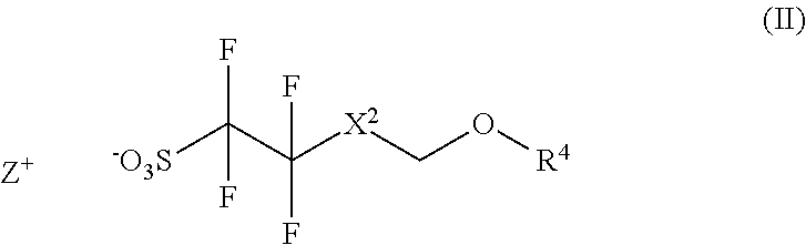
[-O3S]C(C([X2]CO[R4])(F)F)(F)F
